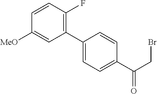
C1(C2=C(F)C=CC([MeO])=C2)=CC=C(C(CBr)=O)C=C1
